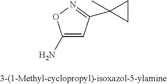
C1(N)=CC(C2(C)CC2)=NO1
